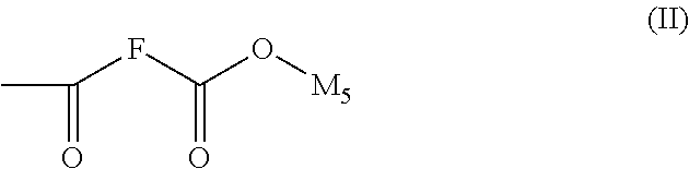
C(=O)(FC(O[M5])=O)C
